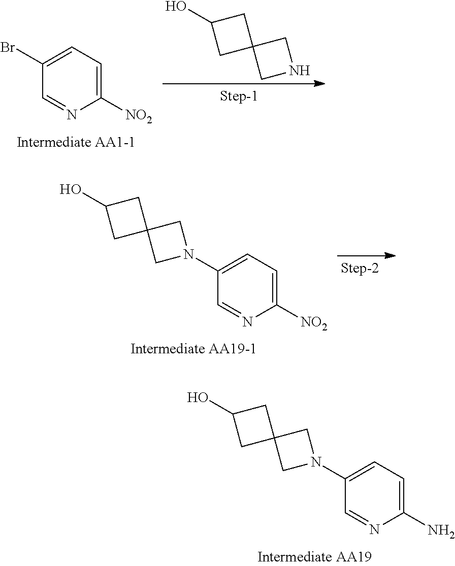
OC1CC2(C1)CNC2.C1(Br)=CC=C([NO2])N=C1.C1(N2CC3(C2)CC(O)C3)=CC=C([NO2])N=C1.C1(N2CC3(C2)CC(O)C3)=CC=C(N)N=C1
